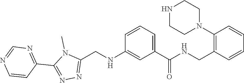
CN1C(C2=NC=NC=C2)=NN=C1CNC1=CC(C(=O)NCC2=C(N3CCNCC3)C=CC=C2)=CC=C1
